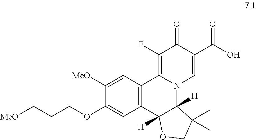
[MeO]CCCOC1=CC2=C(C=C1[MeO])C1=C(F)C(=O)C(C(O)=O)=CN1C1([H])C2([H])OCC1(C)C
